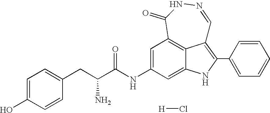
C1=C(O)C=CC(CC(C(NC2=CC3=C4C(=C2)NC(C2=CC=CC=C2)=C4C=NNC3=O)=O)N)=C1.[H]Cl
